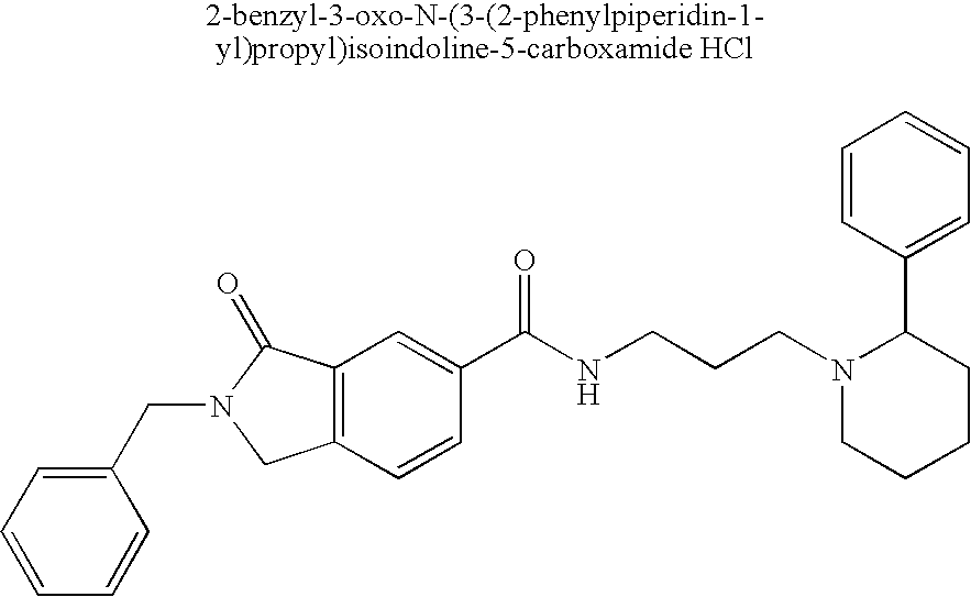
C1=CC=C(CN2CC3=C(C2=O)C=C(C(NCCCN2CCCCC2C2=CC=CC=C2)=O)C=C3)C=C1
